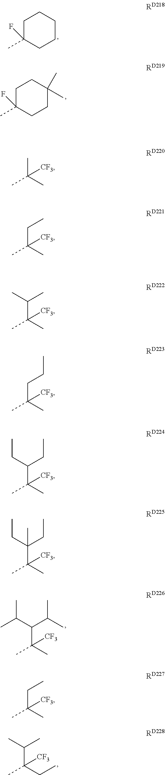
C1(F)(C)CCCCC1.C1(F)(C)CCC(C)(C)CC1.C(C(C)([CF3])C)(C(C)C)C(C)C.C(C(CC)([CF3])C)(C)C.CC(C)([CF3])C.C(C(C)([CF3])C)C.C(C(C)([CF3])C)(C)C.C(C(C)([CF3])C)CC.C(C(C)([CF3])C)(CC)CC.C(C(C)([CF3])C)(CC)(CC)C.C(C(C)([CF3])C)C
